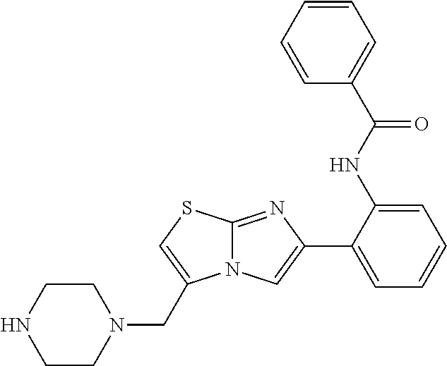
C1(NC(C2=CC=CC=C2)=O)=CC=CC=C1C1=CN2C(=N1)SC=C2CN1CCNCC1
